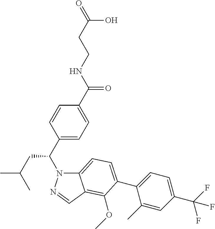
C(C(C1=CC=C(C(NCCC(=O)O)=O)C=C1)N1C2=CC=C(C3=CC=C(C(F)(F)F)C=C3C)C(OC)=C2C=N1)C(C)C
